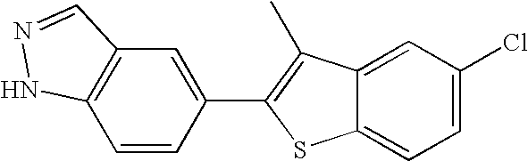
C12=C(C=CC(C3=C(C)C4=CC(Cl)=CC=C4S3)=C1)NN=C2
